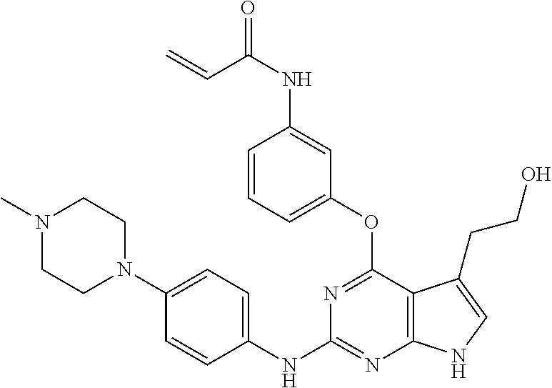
N1(C)CCN(C2=CC=C(NC3=NC4=C(C(OC5=CC=CC(NC(=O)C=C)=C5)=N3)C(CCO)=CN4)C=C2)CC1
